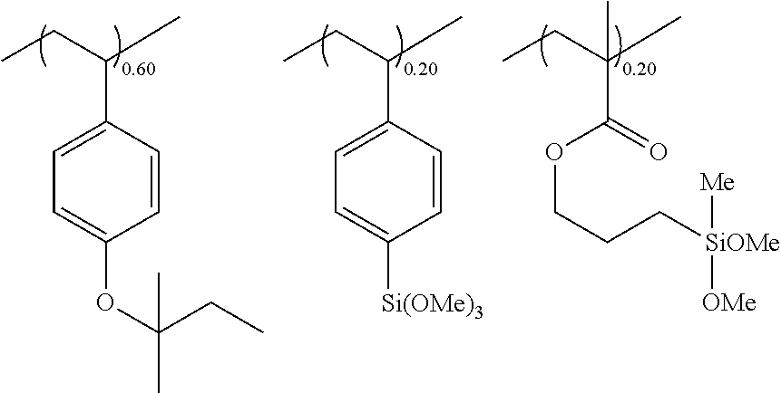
C1=CC(C(CC)C)=CC=C1[Si(OMe)3].C1=CC(C(CC)C)=CC=C1OC(CC)(C)C.C(CCOC(=O)C(CC)(C)C)[SiOMe]([Me])[OMe]
